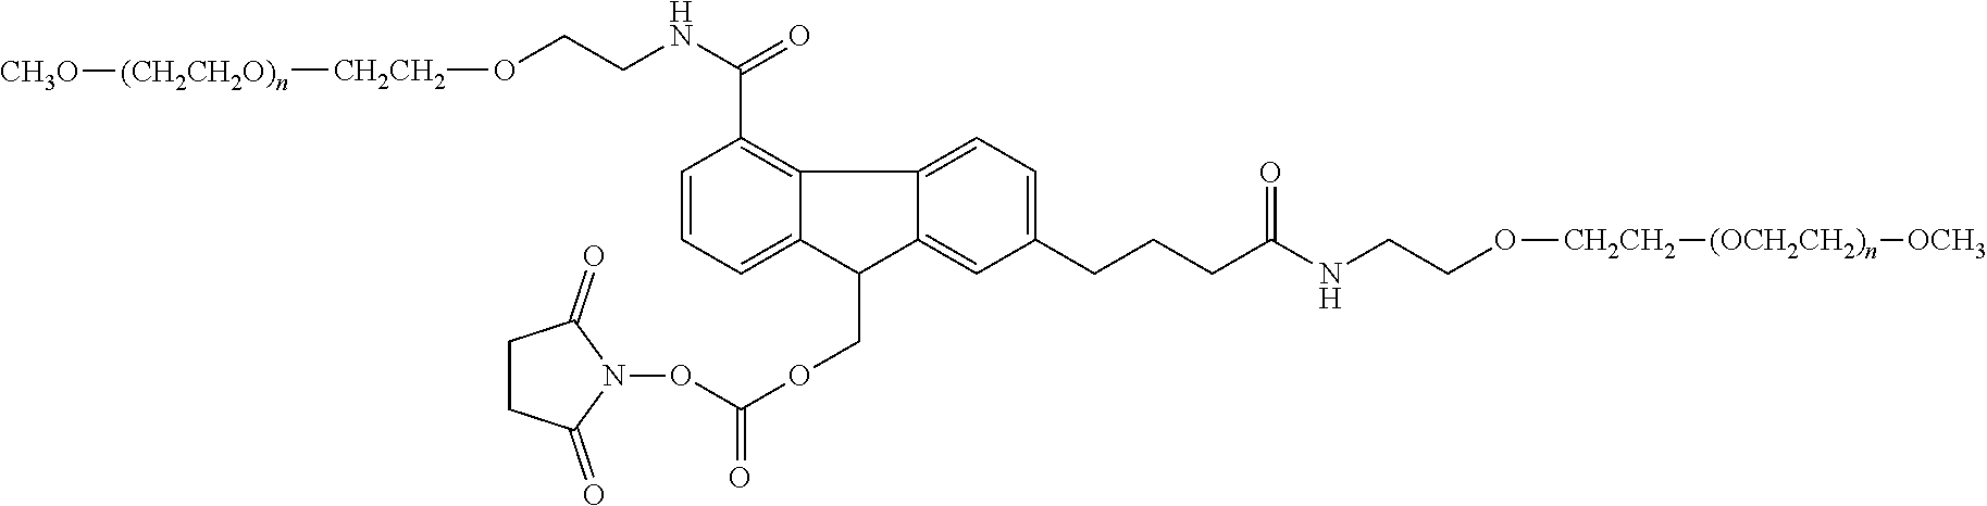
C1=CC=C2C(=C1C(=O)NCCO[CH2CH2][(CH2CH2O)n][CH3O])C1=CC=C(CCCC(NCCO[CH2CH2][(OCH2CH2)n][OCH3])=O)C=C1C2COC(=O)ON1C(=O)CCC1=O
